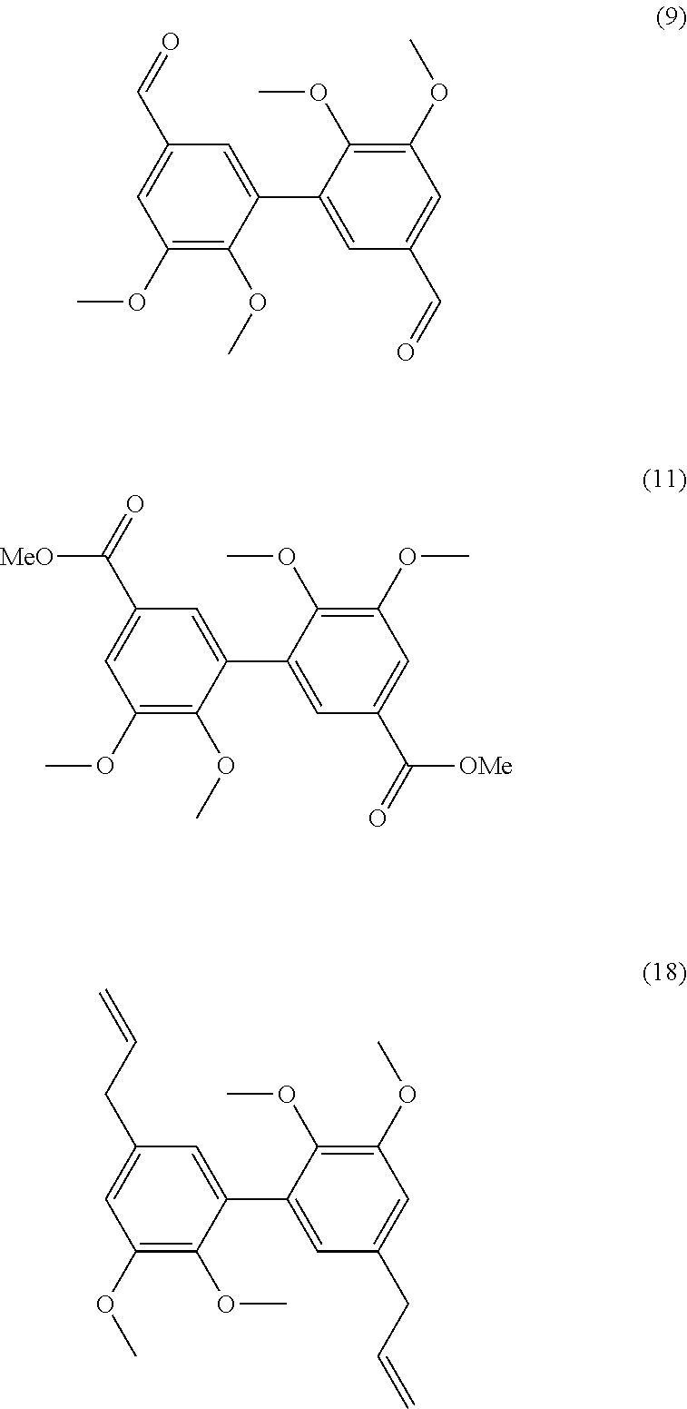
C1(OC)=C(OC)C(C2=CC(C=O)=CC(OC)=C2OC)=CC(C=O)=C1.C1(OC)=C(OC)C(C2=CC(C(=O)[OMe])=CC(OC)=C2OC)=CC(C(=O)[MeO])=C1.C1(OC)=C(OC)C(C2=CC(CC=C)=CC(OC)=C2OC)=CC(CC=C)=C1
